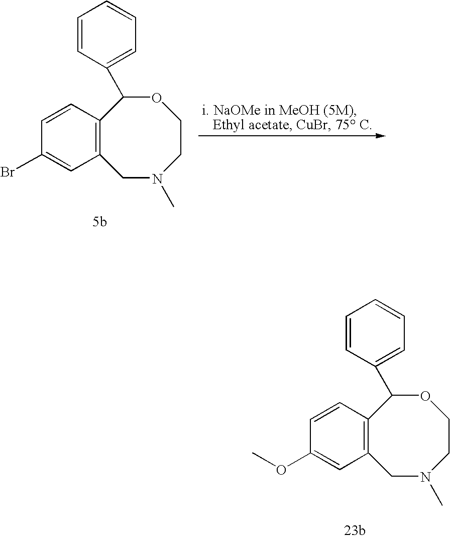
C12=C(C=CC(OC)=C1)C(C1=CC=CC=C1)OCCN(C)C2.C12=C(C=CC(Br)=C1)C(C1=CC=CC=C1)OCCN(C)C2
